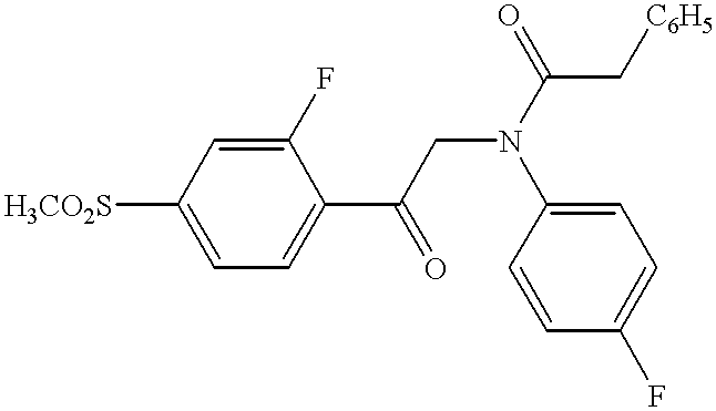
C1([H3CO2S])=CC=C(C(=O)CN(C2=CC=C(F)C=C2)C(C[C6H5])=O)C(F)=C1
